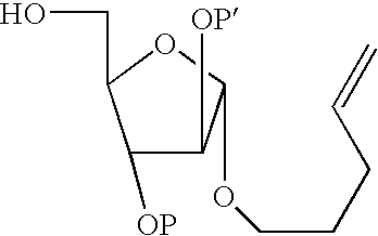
C(C1C([OP])C([OP])C(OCCCC=C)O1)O
